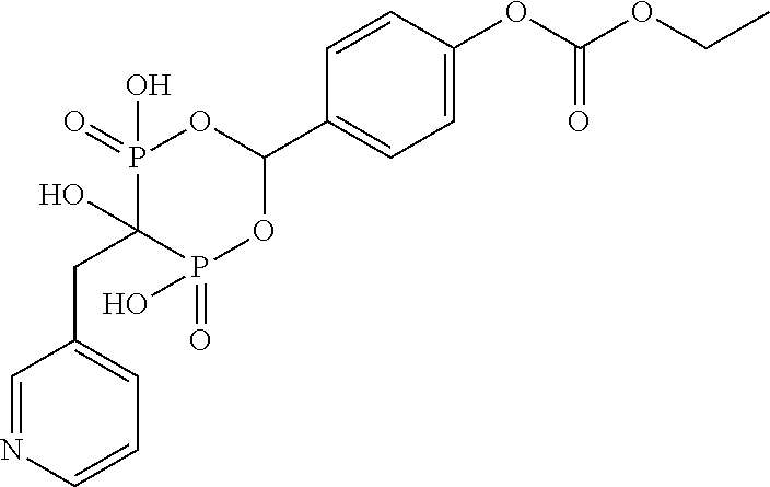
C1=NC=CC=C1CC1(O)P(=O)(O)OC(C2=CC=C(OC(OCC)=O)C=C2)OP1(=O)O
